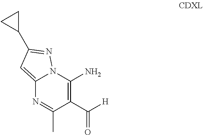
C12=CC(C3CC3)=NN1C(N)=C(C([H])=O)C(C)=N2
